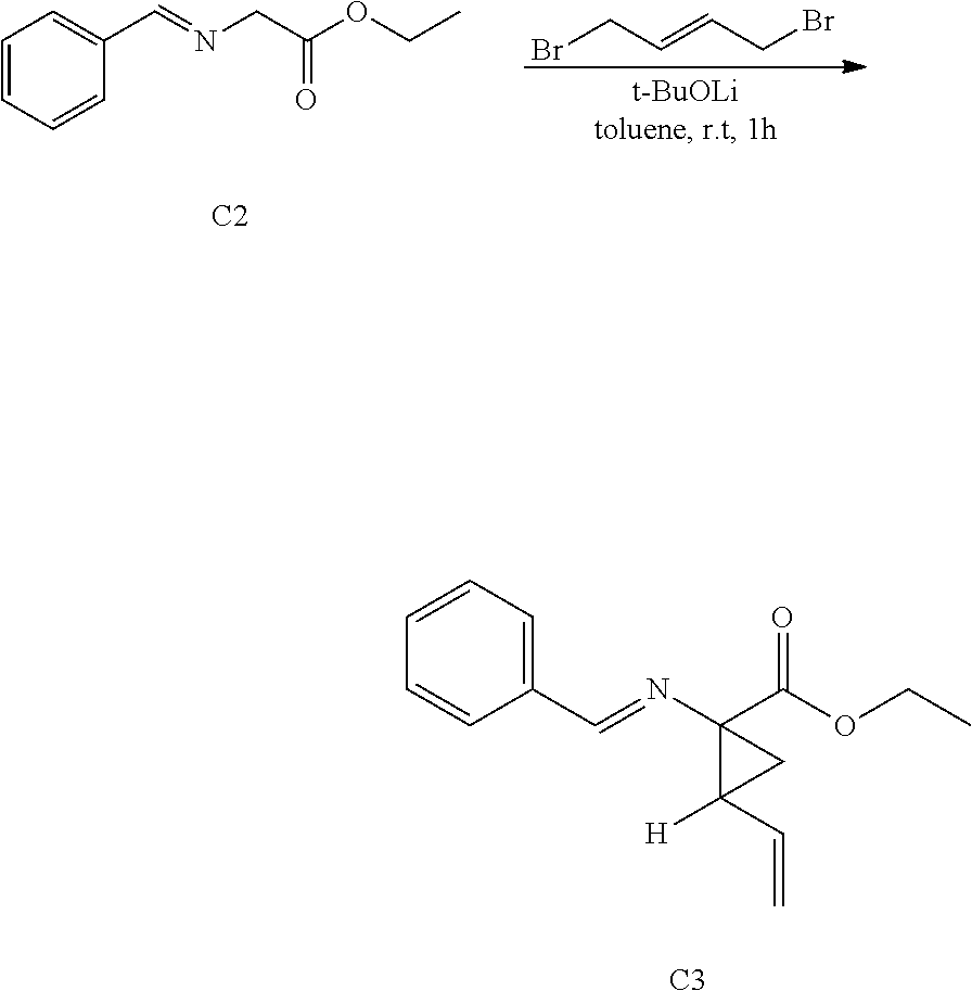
C(Br)C=CCBr.C1=CC=CC(C=NCC(OCC)=O)=C1.[C2].C1=CC=C(C=NC2(C(OCC)=O)C([H])(C=C)C2)C=C1.[C3]
